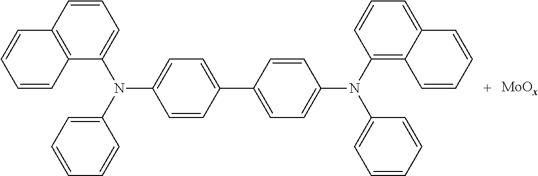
C1=CC=C(N(C2=CC=CC=C2)C2=CC=C(C3=CC=C(N(C4=C5C(=CC=C4)C=CC=C5)C4=CC=CC=C4)C=C3)C=C2)C2=C1C=CC=C2
